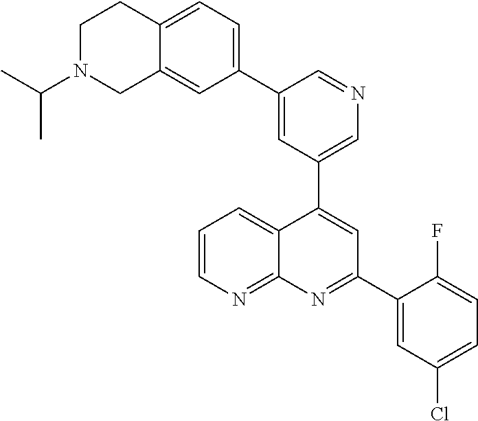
C1=C(C2=CC=C3C(=C2)CN(C(C)C)CC3)C=NC=C1C1=CC(C2=CC(Cl)=CC=C2F)=NC2=NC=CC=C12
